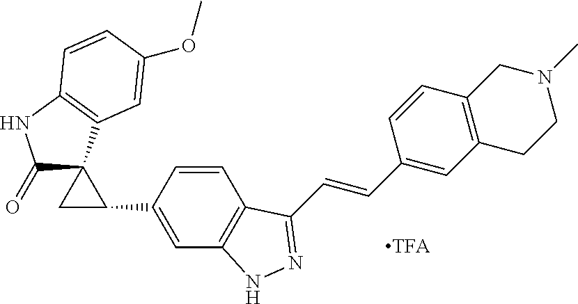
C1(=O)C2(C3=C(N1)C=CC(OC)=C3)CC2C1=CC2=C(C=C1)C(C=CC1=CC3=C(C=C1)CN(C)CC3)=NN2
